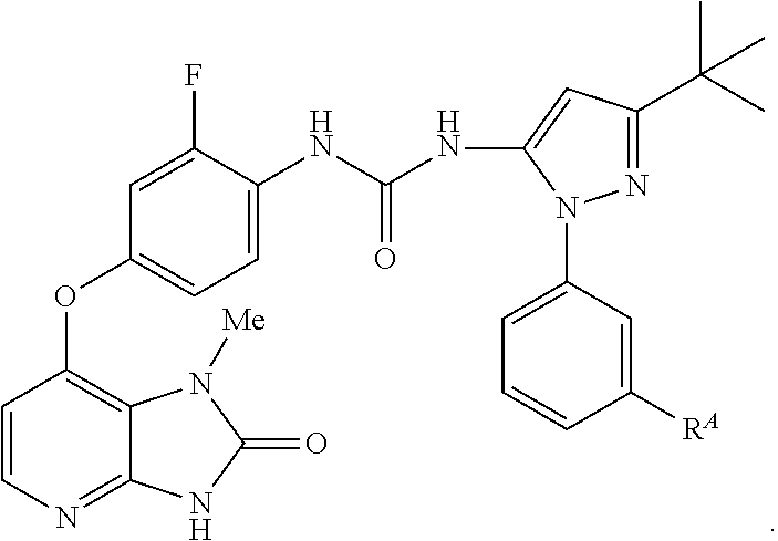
C1=CN=C2C(=C1OC1=CC=C(NC(NC3=CC(C(C)(C)C)=NN3C3=CC=CC([RA])=C3)=O)C(F)=C1)N([Me])C(=O)N2
